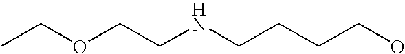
C(CNCCCCO)OCC
